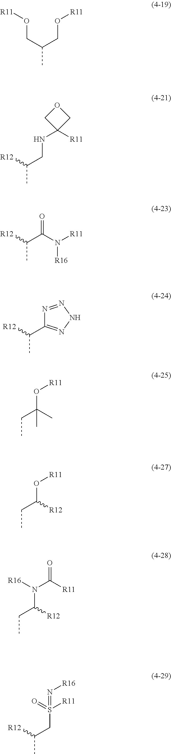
C(C)([R12])CNC1([R11])COC1.C(C)(CO[R11])CO[R11].C(C)([R12])C(N([R11])[R16])=O.C(C)([R12])C1=NNN=N1.C(C)([R12])CS([R11])(=O)=N[R16].O(C(C)(CC)C)[R11].O(C([R12])CC)[R11].N([R16])(C([R11])=O)C([R12])CC
